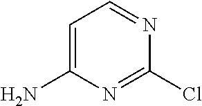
C1=C(N)N=C(Cl)N=C1
